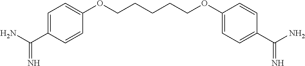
C1=C(C(N)=N)C=CC(OCCCCCOC2=CC=C(C(N)=N)C=C2)=C1
